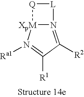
N12=C([R2])C([R1])=N([Ra1])[XpM]1[Q][L]2
